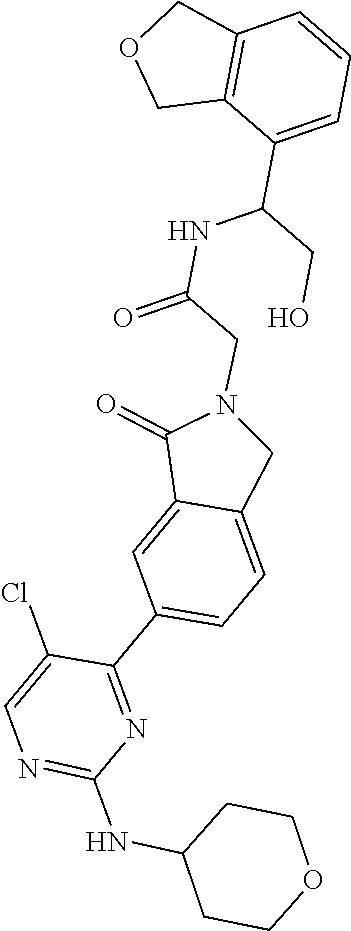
N1=C(NC2CCOCC2)N=C(C2=CC=C3C(=C2)C(=O)N(CC(=O)NC(CO)C2=CC=CC4=C2COC4)C3)C(Cl)=C1
